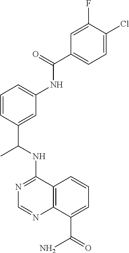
N(C1=NC=NC2=C1C=CC=C2C(=O)N)C(C1=CC(NC(C2=CC=C(Cl)C(F)=C2)=O)=CC=C1)C
